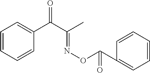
C1=CC=CC(C(C(C)=NOC(C2=CC=CC=C2)=O)=O)=C1
